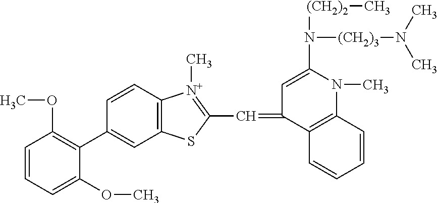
C1=CC=C(OC)C(C2=CC3=C(C=C2)[N+](C)=C(C=C2C4=C(N(C)C(N([(CH2)2]C)[(CH2)3]N(C)C)=C2)C=CC=C4)S3)=C1OC
